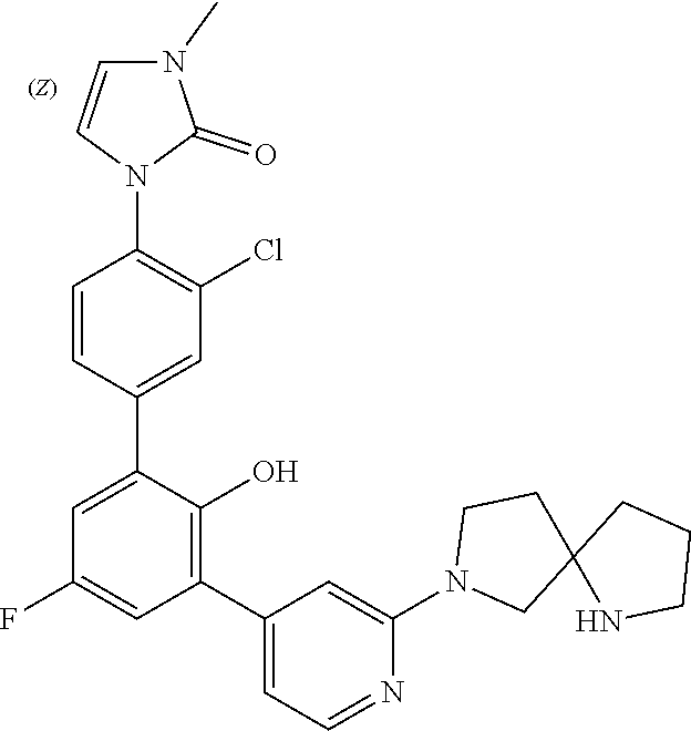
C1CNC2(C1)CN(C1=CC(C3=C(O)C(C4=CC(Cl)=C(N5C=CN(C)C5=O)C=C4)=CC(F)=C3)=CC=N1)CC2
